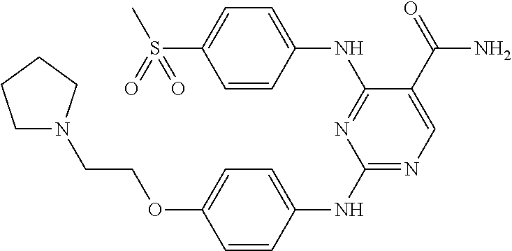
C1(NC2=CC=C(OCCN3CCCC3)C=C2)=NC=C(C(=O)N)C(NC2=CC=C(S(=O)(C)=O)C=C2)=N1
